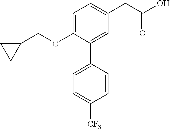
C1=C(OCC2CC2)C(C2=CC=C([CF3])C=C2)=CC(CC(O)=O)=C1
